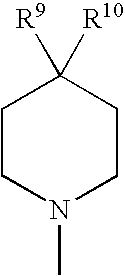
C1CN(C)CCC1([R9])[R10]
